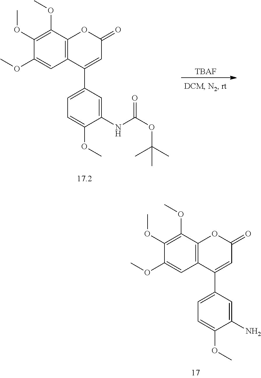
[TBAF].C1(OC)=CC2=C(C(OC)=C1OC)OC(=O)C=C2C1=CC=C(OC)C(NC(OC(C)(C)C)=O)=C1.C1(OC)=CC2=C(C(OC)=C1OC)OC(=O)C=C2C1=CC=C(OC)C(N)=C1
